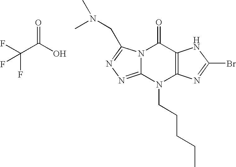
N12C(=NN=C1CN(C)C)N(CCCCC)C1=C(C2=O)NC(Br)=N1.FC(C(O)=O)(F)F
